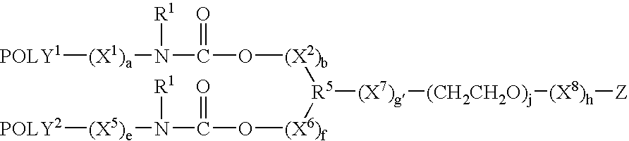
[POLY1][(X1)a]N(C(O[(X2)b][R5]([(X6)f]OC(N([(X5)e][POLY2])[R1])=O)[(X7)g][(CH2CH2O)j][(X8)h][Z])=O)[R1]
